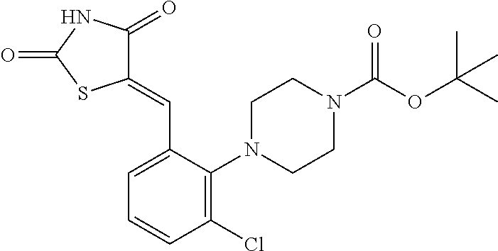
C1(=CC2=CC=CC(Cl)=C2N2CCN(C(OC(C)(C)C)=O)CC2)C(=O)NC(=O)S1
